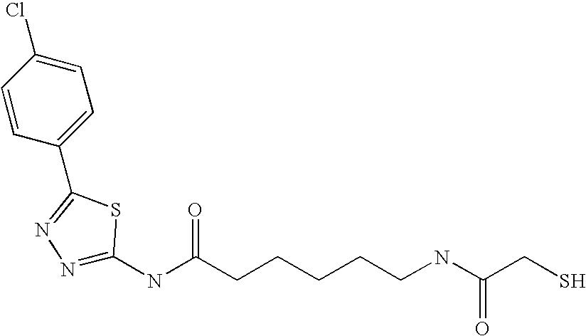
C1=CC(C2=NN=C(NC(CCCCCNC(CS)=O)=O)S2)=CC=C1Cl
